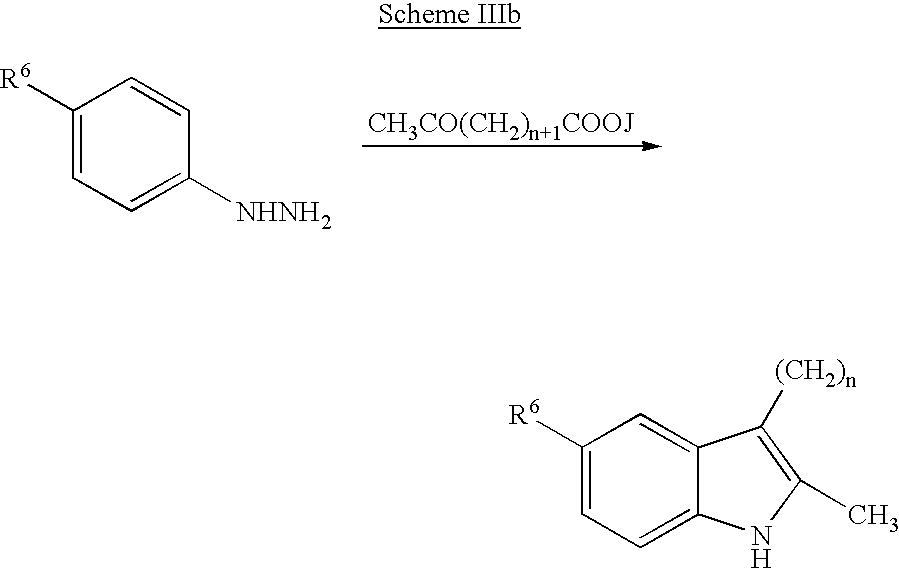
C1([R6])=CC=C([NHNH2])C=C1.C1([R6])=CC=C2C(=C1)C([(CH2)n])=C(C)N2
